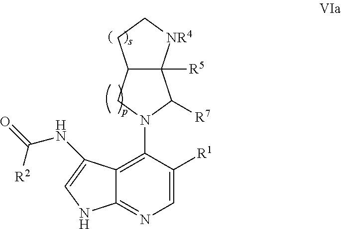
C1=C([R1])C(N2C([R7])C3([R5])C(C2)CC[NR4]3)=C2C(=N1)NC=C2NC(=O)[R2]
